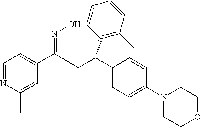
C1=NC(C)=CC(C(CC(C2=CC=C(N3CCOCC3)C=C2)C2=C(C)C=CC=C2)=NO)=C1
